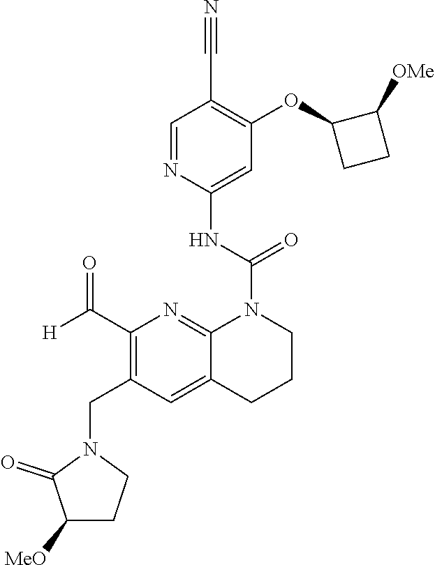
C1(C#N)=C(OC2CCC2[OMe])C=C(NC(=O)N2C3=NC(C([H])=O)=C(CN4C(=O)C([MeO])CC4)C=C3CCC2)N=C1
